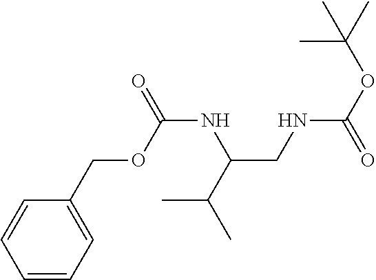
C1=CC=C(COC(=O)NC(C(C)C)CNC(=O)OC(C)(C)C)C=C1
